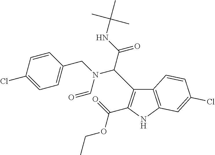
C(OCC)(=O)C1=C(C(C(NC(C)(C)C)=O)N(CC2=CC=C(Cl)C=C2)C=O)C2=C(N1)C=C(Cl)C=C2
